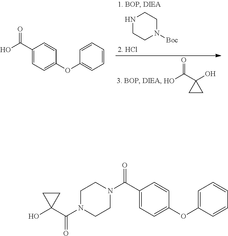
C1CC1(O)C(O)=O.N1CCN([Boc])CC1.OC(C1=CC=C(OC2=CC=CC=C2)C=C1)=O.C1N(C(C2(O)CC2)=O)CCN(C(C2=CC=C(OC3=CC=CC=C3)C=C2)=O)C1
